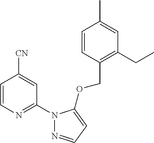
C1=CN=C(N2N=CC=C2OCC2=C(CC)C=C(C)C=C2)C=C1[CN]
